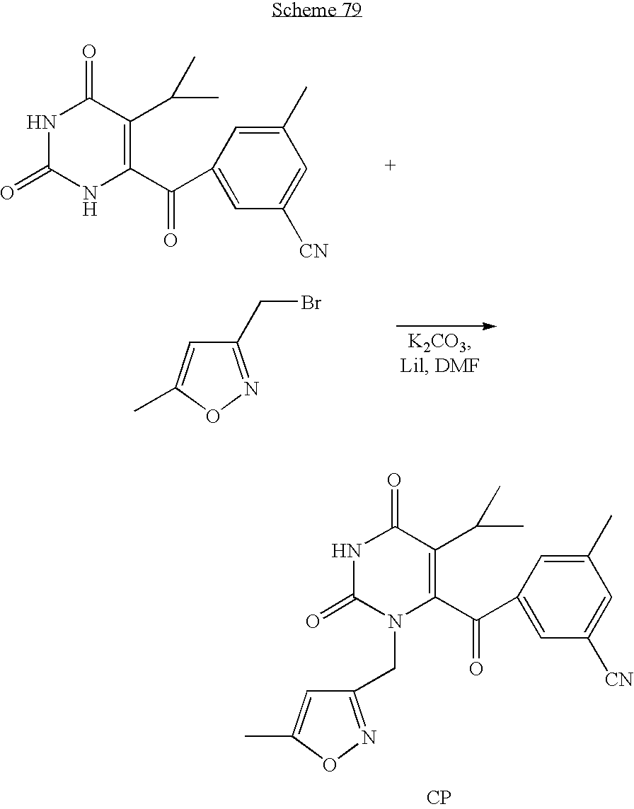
N1C(=O)N(CC2=NOC(C)=C2)C(C(=O)C2=CC([CN])=CC(C)=C2)=C(C(C)C)C1=O.[CP].N1C(=O)NC(C(=O)C2=CC([CN])=CC(C)=C2)=C(C(C)C)C1=O.C1(CBr)=NOC(C)=C1
